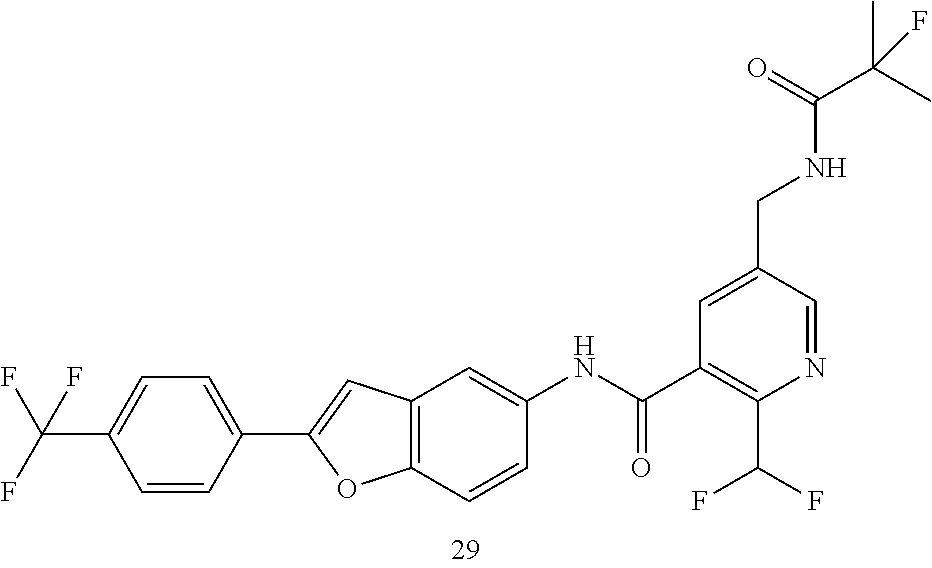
C1=C(CNC(C(C)(C)F)=O)C=NC(C(F)F)=C1C(NC1=CC2=C(C=C1)OC(C1=CC=C(C(F)(F)F)C=C1)=C2)=O
